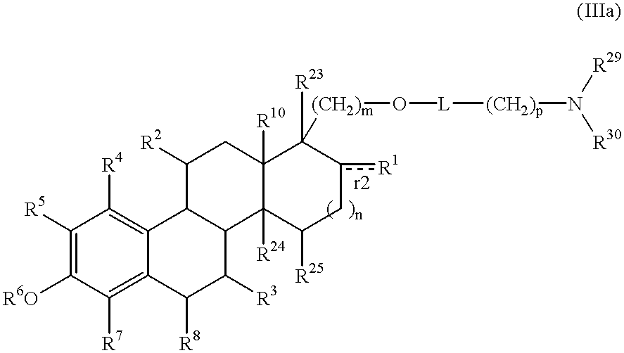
C1([R5])=C([R6O])C([R7])=C2C(=C1[R4])C1C(C([R3])C2[R8])C2([R24])C([R10])(CC1[R2])C([R23])([(CH2)m]O[L][(CH2)p]N([R29])[R30])c([R1])CC2[R25]
